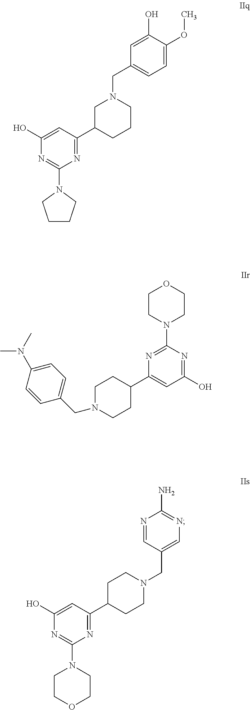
C1=C(O)N=C(N2CCCC2)N=C1C1CCCN(CC2=CC=C(OC)C(O)=C2)C1.C1CN(C2=NC(C3CCN(CC4=CC=C(N(C)C)C=C4)CC3)=CC(O)=N2)CCO1.C1=C(O)N=C(N2CCOCC2)N=C1C1CCN(CC2=CN=C(N)N=C2)CC1
